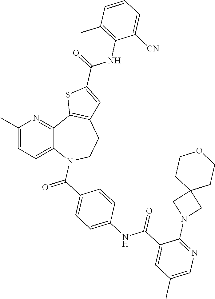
C12=CC=C(C)N=C1C1=C(CCN2C(=O)C2=CC=C(NC(C3=CC(C)=CN=C3N3CC4(C3)CCOCC4)=O)C=C2)C=C(C(=O)NC2=C(C)C=CC=C2[CN])S1
